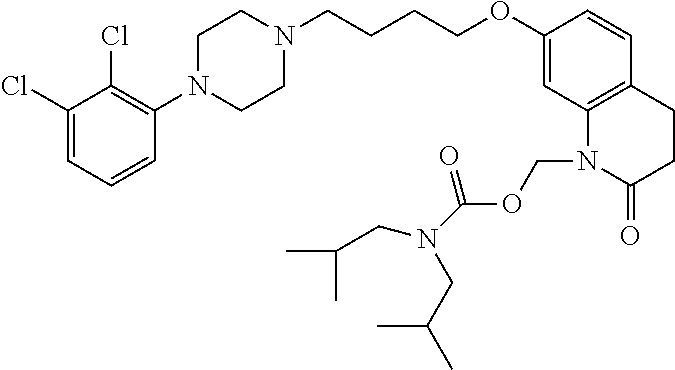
C1(Cl)=CC=CC(N2CCN(CCCCOC3=CC4=C(C=C3)CCC(=O)N4COC(=O)N(CC(C)C)CC(C)C)CC2)=C1Cl
